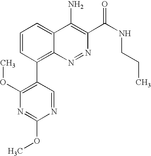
N1=NC2=C(C3=C(OC)N=C(OC)N=C3)C=CC=C2C(N)=C1C(NCCC)=O
